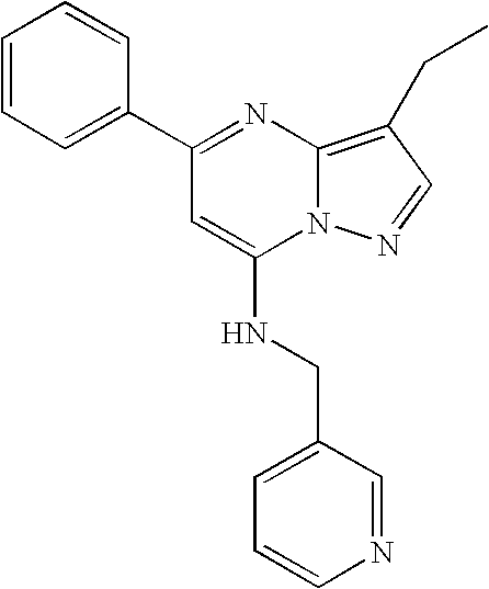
C1(C2=CC=CC=C2)=NC2=C(CC)C=NN2C(NCC2=CC=CN=C2)=C1
